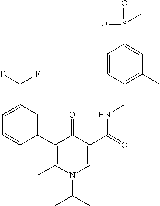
C1(C2=C(C)N(C(C)C)C=C(C(=O)NCC3=C(C)C=C(S(=O)(=O)C)C=C3)C2=O)=CC(C(F)F)=CC=C1
